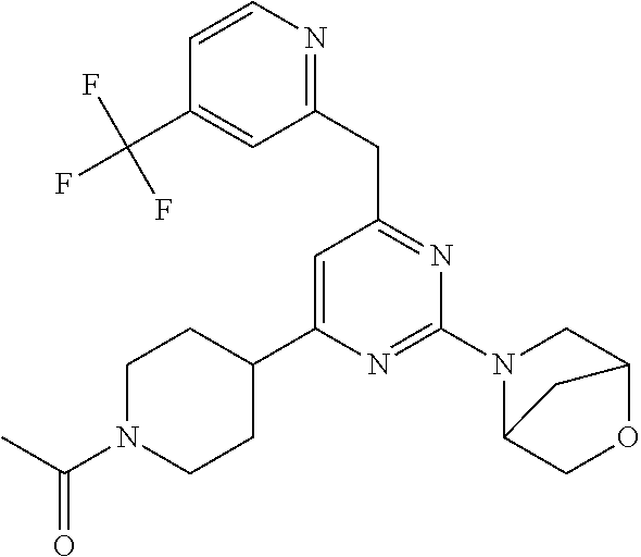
C1=CN=C(CC2=NC(N3CC4OCC3C4)=NC(C3CCN(C(C)=O)CC3)=C2)C=C1C(F)(F)F
